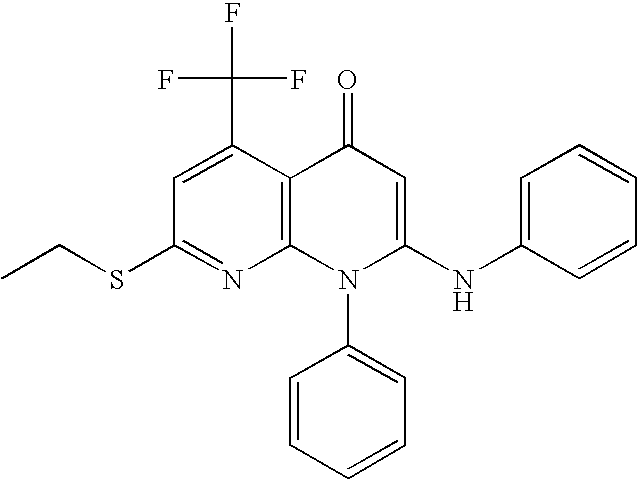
C1(SCC)=NC2=C(C(C(F)(F)F)=C1)C(=O)C=C(NC1=CC=CC=C1)N2C1=CC=CC=C1
